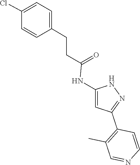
N1C(NC(CCC2=CC=C(Cl)C=C2)=O)=CC(C2=C(C)C=NC=C2)=N1
